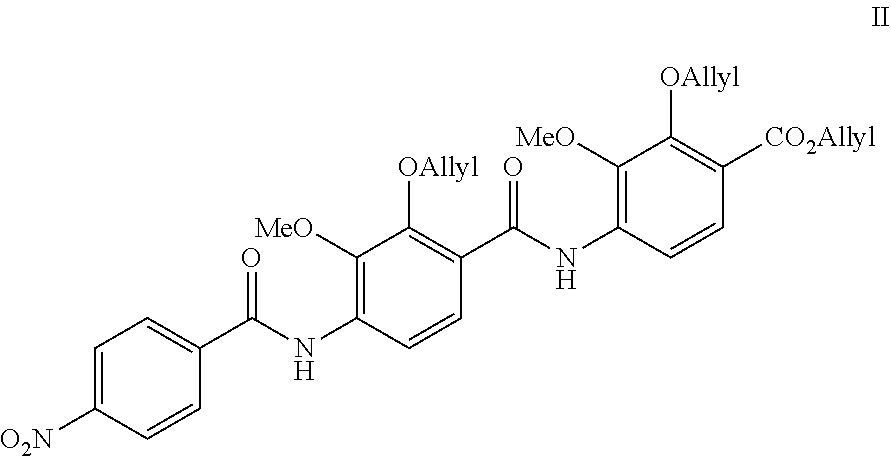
[O2N]C1=CC=C(C(NC2=C([MeO])C([OAllyl])=C(C(NC3=C([MeO])C([OAllyl])=C([CO2Allyl])C=C3)=O)C=C2)=O)C=C1
